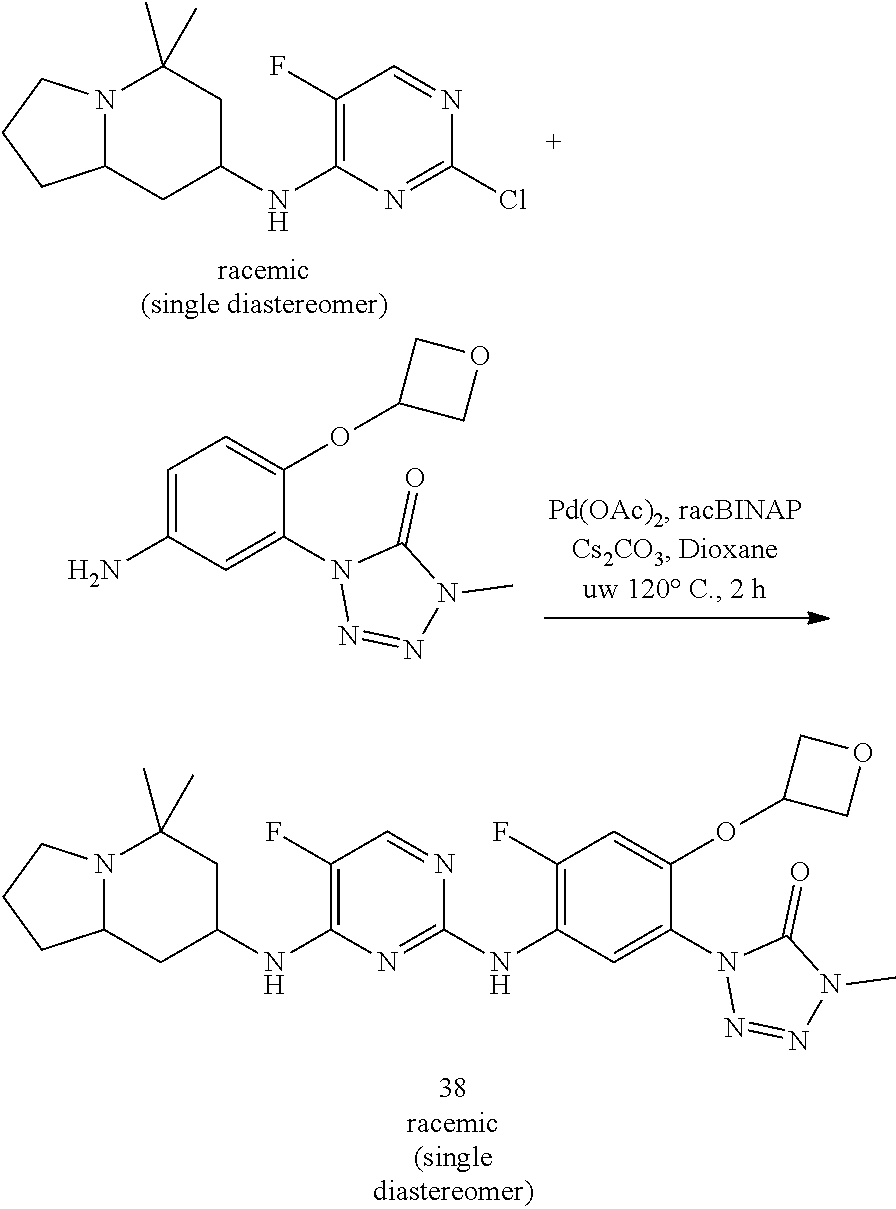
N12C(CC(NC3=C(F)C=NC(NC4=C(F)C=C(OC5COC5)C(N5N=NN(C)C5=O)=C4)=N3)CC1(C)C)CCC2.N12C(CC(NC3=C(F)C=NC(Cl)=N3)CC1(C)C)CCC2.C1=C(N)C=C(N2N=NN(C)C2=O)C(OC2COC2)=C1
